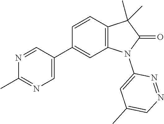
C1(C2=CN=C(C)N=C2)=CC2=C(C=C1)C(C)(C)C(=O)N2C1=CC(C)=CN=N1
